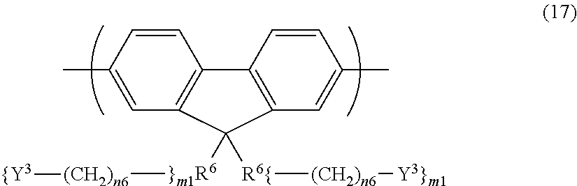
C1=CC(C)=CC2=C1C1=C(C=C(C)C=C1)C2([}m1R6][(CH2)n6][{Y3])[R6{][(CH2)n6][Y3}m1]
